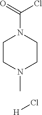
C1CN(C)CCN1C(=O)Cl.[H]Cl
